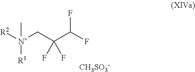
[R2][N+](CC(C(F)F)(F)F)(C)[R1].[CH3SO3-]
